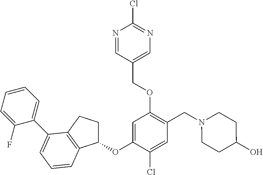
C1=C(OC2CCC3=C2C=CC=C3C2=CC=CC=C2F)C(Cl)=CC(CN2CCC(O)CC2)=C1OCC1=CN=C(Cl)N=C1
